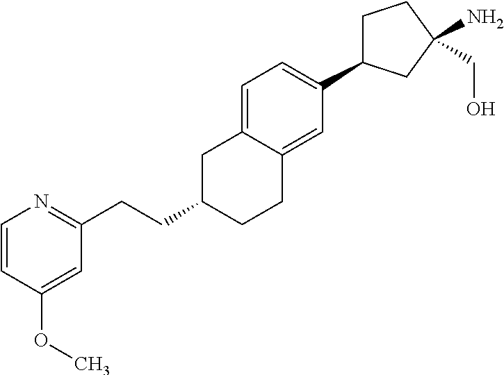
C1=C2C(=CC(C3CCC(N)(CO)C3)=C1)CCC(CCC1=NC=CC(OC)=C1)C2
